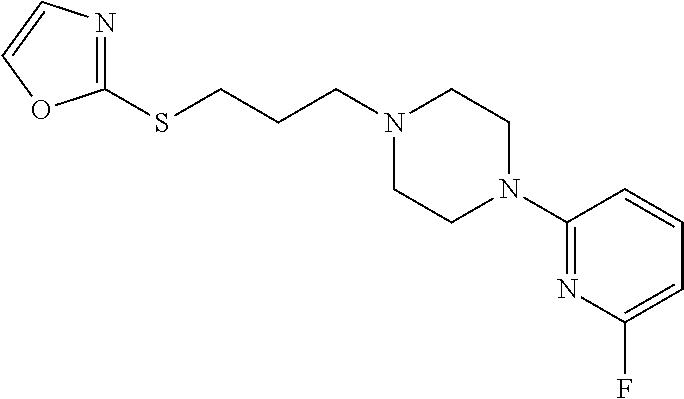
C(N1CCN(C2=NC(F)=CC=C2)CC1)CCSC1=NC=CO1
